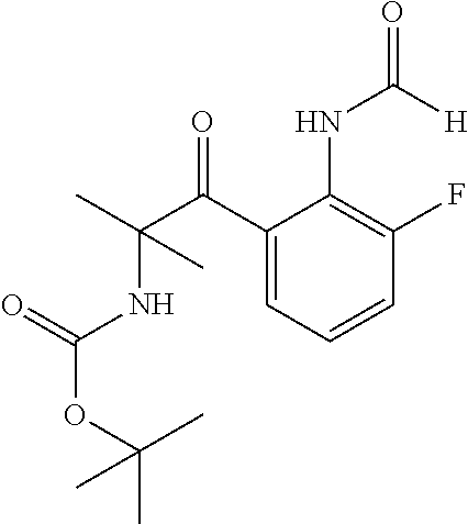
C1(C(C(C)(NC(OC(C)(C)C)=O)C)=O)=CC=CC(F)=C1NC(=O)[H]
